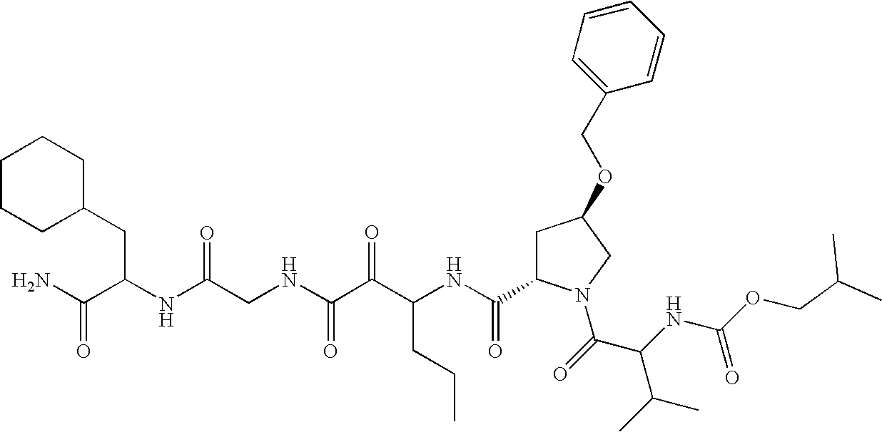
O(C(NC(C(=O)N1CC(OCC2=CC=CC=C2)CC1C(NC(C(C(NCC(NC(CC1CCCCC1)C(N)=O)=O)=O)=O)CCC)=O)C(C)C)=O)CC(C)C
